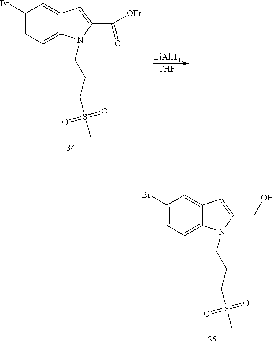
C1(Br)=CC=C2C(=C1)C=C(CO)N2CCCS(C)(=O)=O.C1(Br)=CC=C2C(=C1)C=C(C([OEt])=O)N2CCCS(C)(=O)=O.[LiAlH4].[THF]
